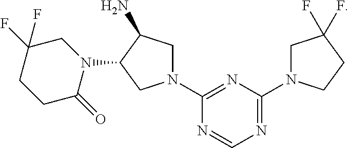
C1C(F)(F)CCC(=O)N1C1CN(C2=NC(N3CC(F)(F)CC3)=NC=N2)CC1N
